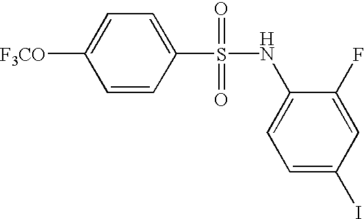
N(S(=O)(=O)C1=CC=C([F3CO])C=C1)C1=CC=C(I)C=C1F
